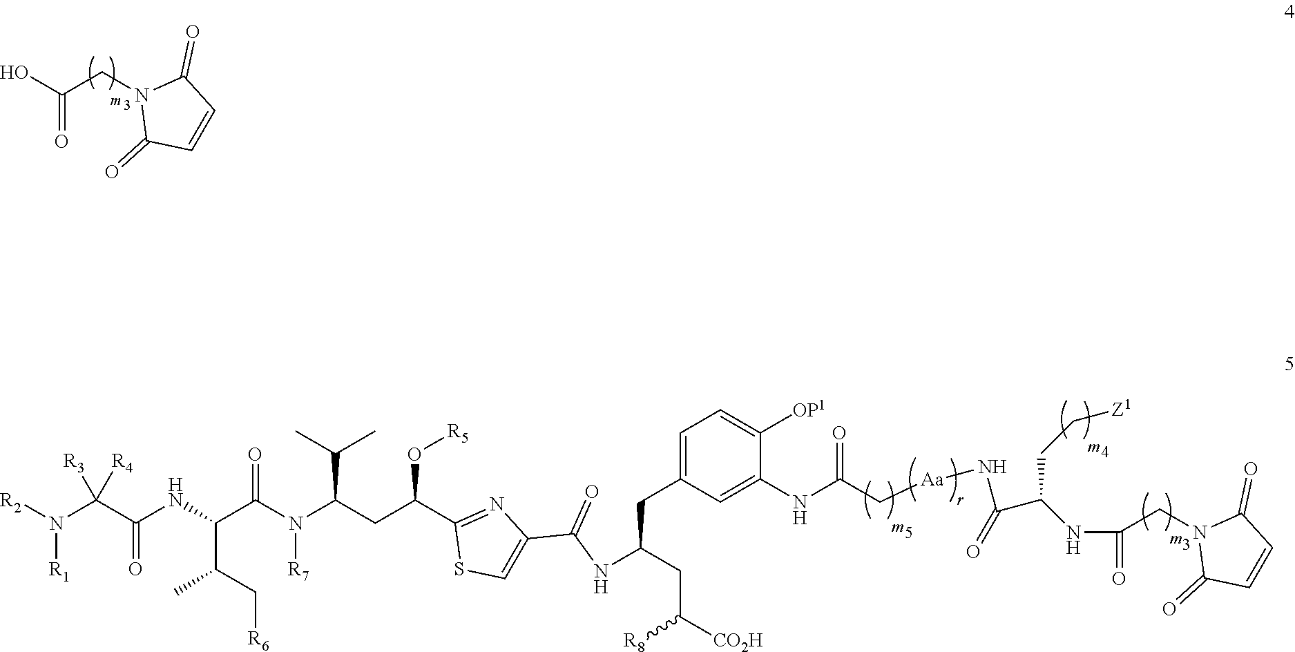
OC(CN1C(=O)C=CC1=O)=O.C(C(C1=NC(C(NC(CC([CO2H])[R8])CC2=CC=C([OP1])C(NC(C[Aa]NC(C(CC[Z1])NC(=O)CN3C(=O)C=CC3=O)=O)=O)=C2)=O)=CS1)O[R5])C(N([R7])C(C(C(C[R6])C)NC(=O)C([R3])([R4])N([R2])[R1])=O)C(C)C
